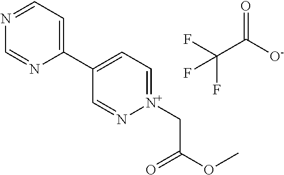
N1=CC=C(C2=CC=[N+](CC(OC)=O)N=C2)N=C1.O=C([O-])C(F)(F)F
